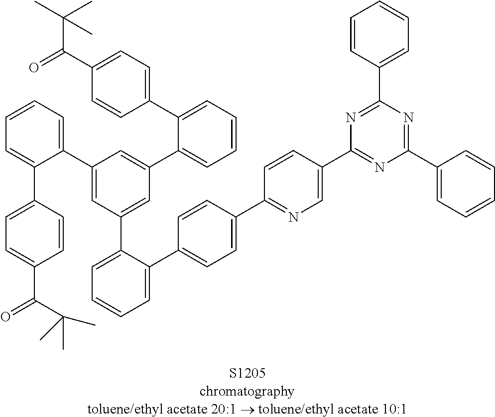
C1(C2=CC(C3=CC=CC=C3C3=CC=C(C4=NC=C(C5=NC(C6=CC=CC=C6)=NC(C6=CC=CC=C6)=N5)C=C4)C=C3)=CC(C3=CC=CC=C3C3=CC=C(C(C(C)(C)C)=O)C=C3)=C2)=CC=CC=C1C1=CC=C(C(C(C)(C)C)=O)C=C1
